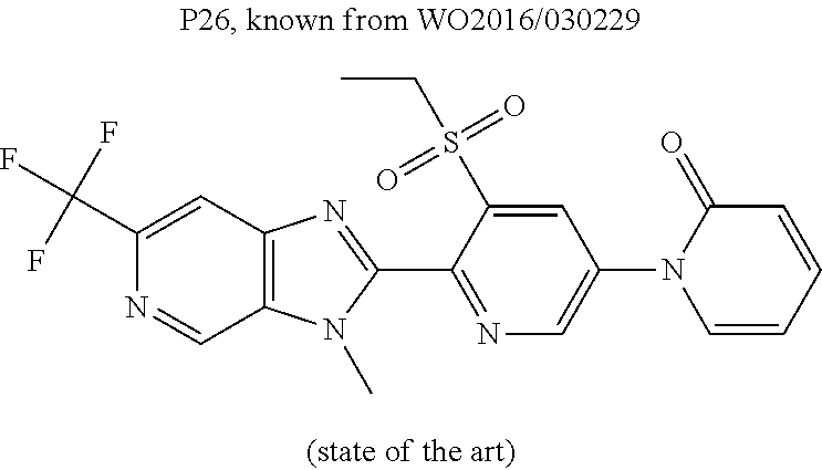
C1(C(F)(F)F)=CC2=C(C=N1)N(C)C(C1=NC=C(N3C=CC=CC3=O)C=C1S(CC)(=O)=O)=N2
